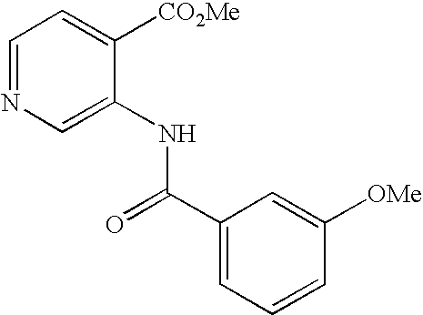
C1=NC=C(NC(=O)C2=CC=CC([OMe])=C2)C([CO2Me])=C1
